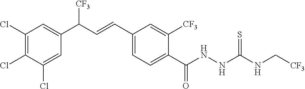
C1(Cl)=C(Cl)C(Cl)=CC(C(C=CC2=CC=C(C(NNC(NC[CF3])=S)=O)C([CF3])=C2)[CF3])=C1
